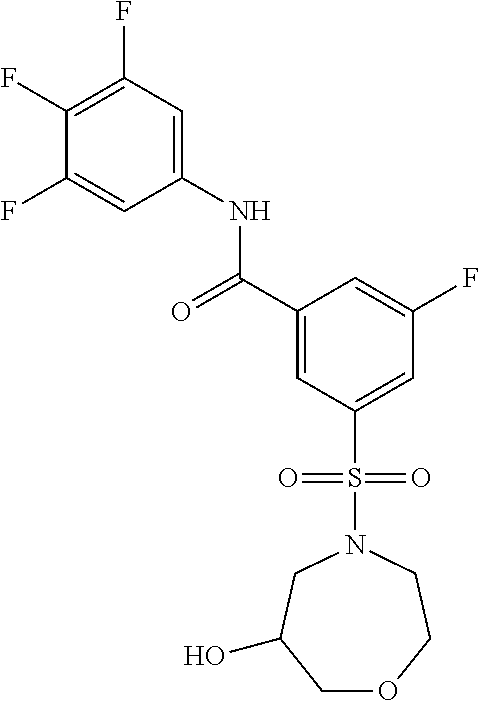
C(C1=CC(S(N2CCOCC(O)C2)(=O)=O)=CC(F)=C1)(=O)NC1=CC(F)=C(F)C(F)=C1
